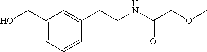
C1(CCNC(COC)=O)=CC(CO)=CC=C1
